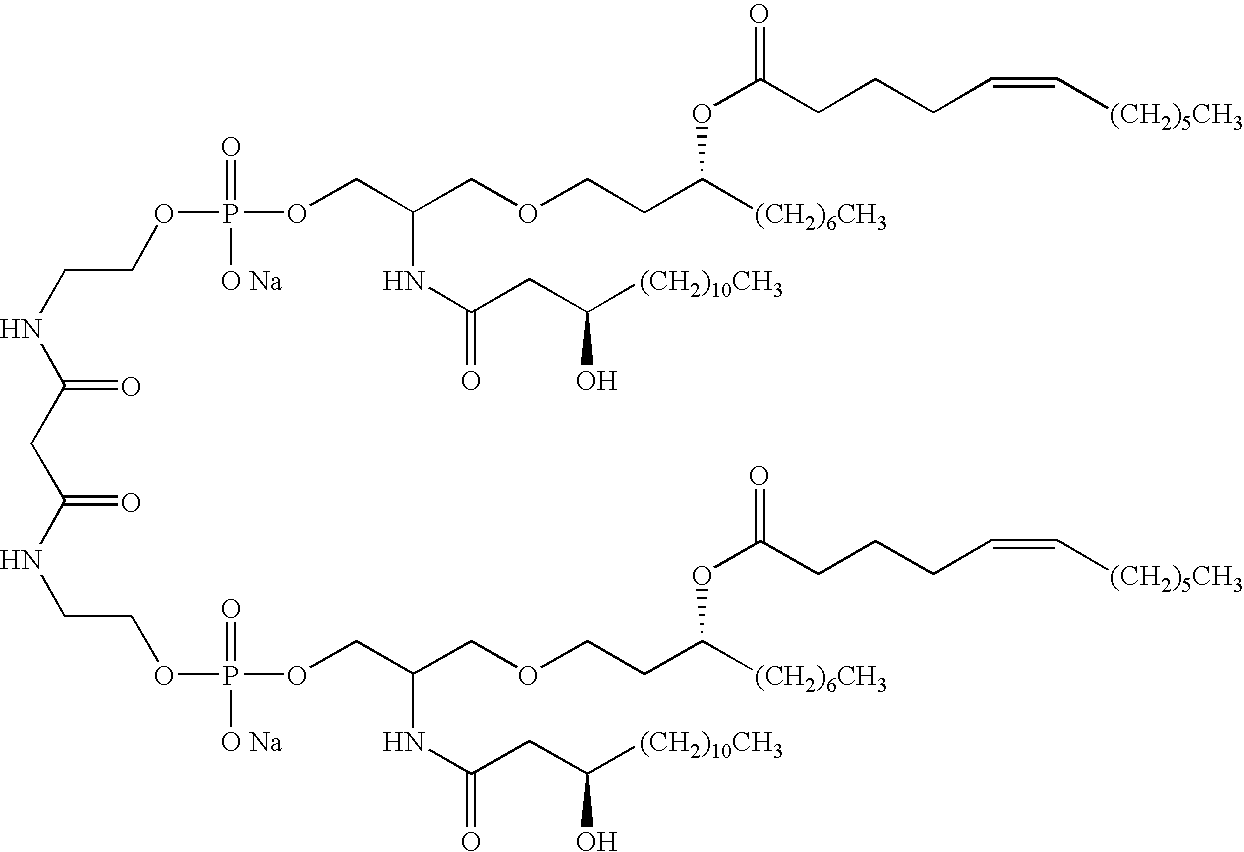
C(=O)(NCCOP(OCC(COCCC([(CH2)6CH3])OC(CCCC=C[(CH2)5CH3])=O)NC(=O)CC([(CH2)10CH3])O)(=O)[O Na])CC(=O)NCCOP(OCC(COCCC([(CH2)6CH3])OC(CCCC=C[(CH2)5CH3])=O)NC(=O)CC([(CH2)10CH3])O)(=O)[O Na]
